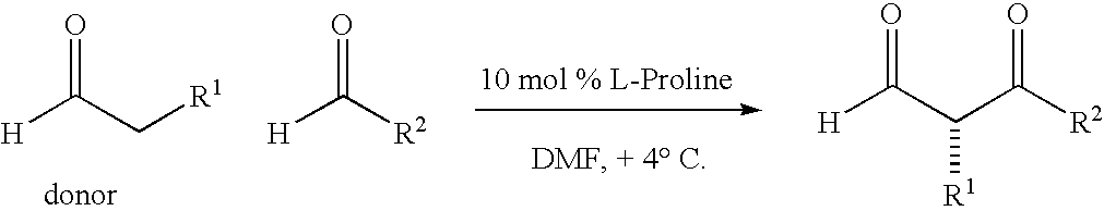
[H]C([R2])=O.[H]C(C(C([R2])=O)[R1])=O.[H]C(C[R1])=O
